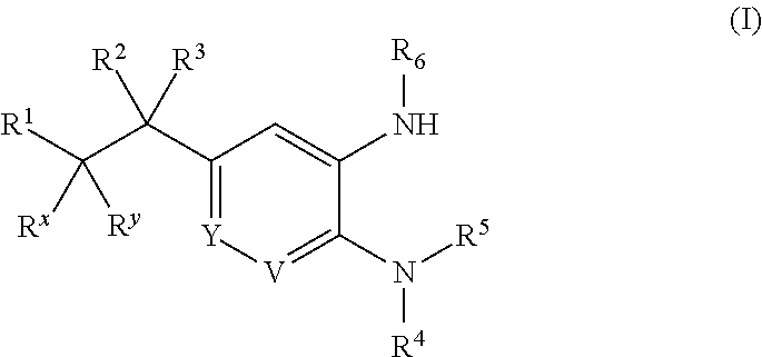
C1(C(C([R1])([Ry])[Rx])([R3])[R2])=[Y][V]=C(N([R4])[R5])C(N[R6])=C1
